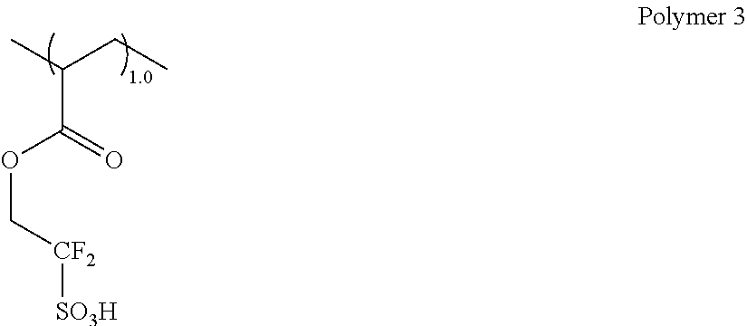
O(C[CF2][SO3H])C(=O)C(C)CC
